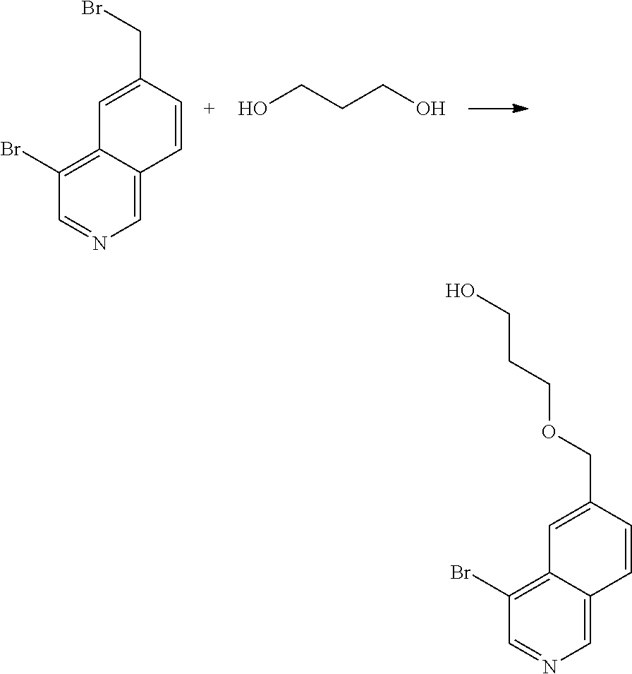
C1(Br)=C2C(=CN=C1)C=CC(CBr)=C2.OCCCO.C1(Br)=C2C(=CN=C1)C=CC(COCCCO)=C2
